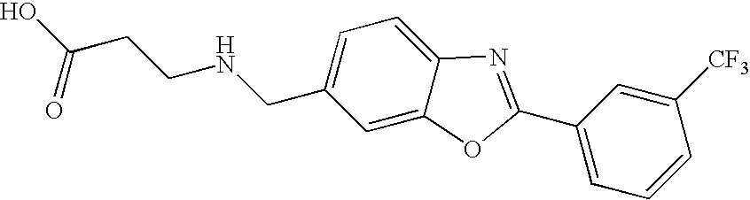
OC(CCNCC1=CC=C2C(=C1)OC(C1=CC=CC([CF3])=C1)=N2)=O
